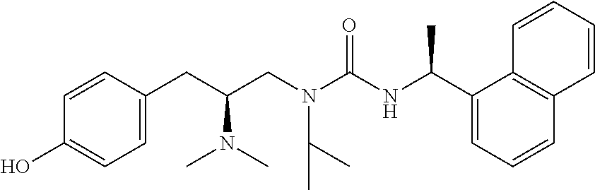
C1=C(CC(CN(C(NC(C2=CC=CC3=C2C=CC=C3)C)=O)C(C)C)N(C)C)C=CC(O)=C1
